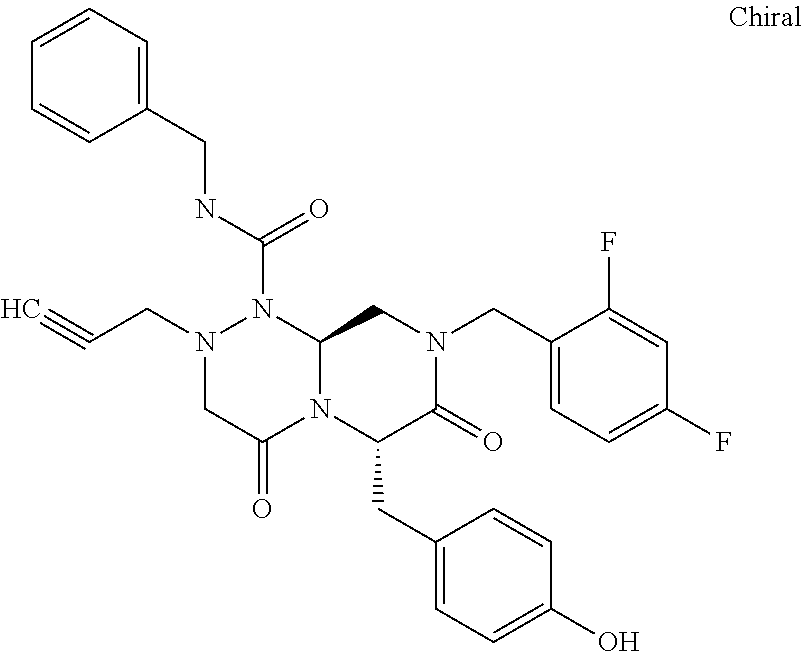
N(C(=O)N1N(CC#C)CC(=O)N2C1CN(CC1=CC=C(F)C=C1F)C(=O)C2CC1=CC=C(O)C=C1)CC1=CC=CC=C1
